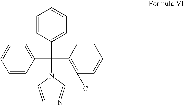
C1=CC(C(C2=C(Cl)C=CC=C2)(C2=CC=CC=C2)N2C=NC=C2)=CC=C1
